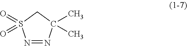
N1=NC(C)(C)CS1(=O)=O
